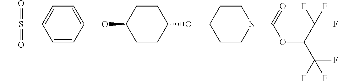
C1=CC(OC2CCC(OC3CCN(C(OC(C(F)(F)F)C(F)(F)F)=O)CC3)CC2)=CC=C1S(C)(=O)=O
